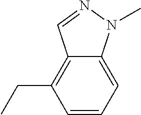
C12=C(CC)C=CC=C1N(C)N=C2
